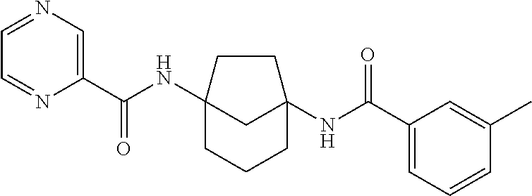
C12(NC(C3=CN=CC=N3)=O)CCCC(NC(C3=CC=CC(C)=C3)=O)(C1)CC2
